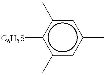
[C6H5S]c1c(C)cc(C)cc1C
